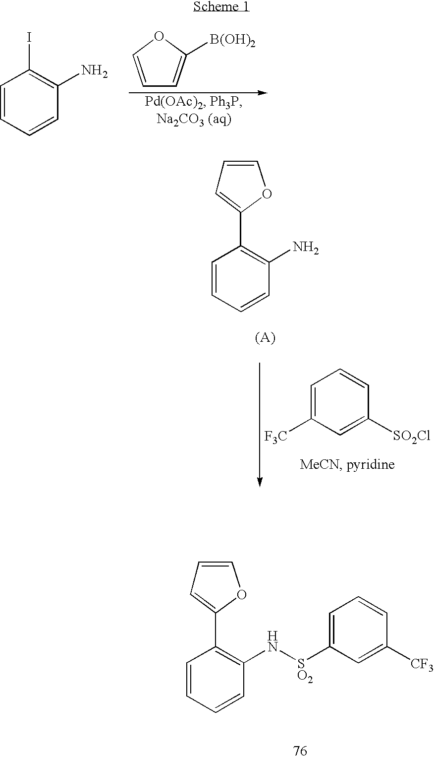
C1=CC=CC(N[SO2]C2=CC=CC([CF3])=C2)=C1C1=CC=CO1.C1=CC=CC(N)=C1I.C1=C([B(OH)2])OC=C1.C1=C([F3C])C=C([SO2Cl])C=C1.C1=CC=CC(N)=C1C1=CC=CO1
